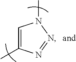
C1=C(C)N=NN1C
